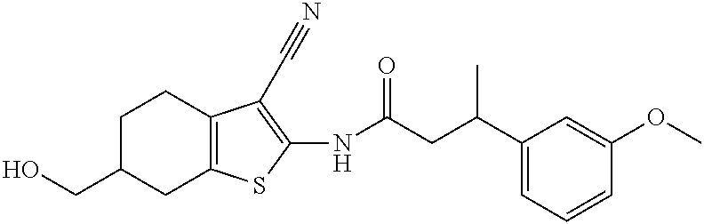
C1C(CO)CC2=C(C1)C(C#N)=C(NC(CC(C1=CC=CC(OC)=C1)C)=O)S2
